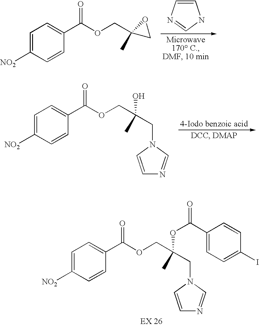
C1=C([NO2])C=CC(C(OCC2(C)CO2)=O)=C1.C1=CN=CN1.C1=CN=CN1CC(COC(C1=CC=C([NO2])C=C1)=O)(O)C.C(C1=CC=C(I)C=C1)(=O)OC(COC(C1=CC=C([NO2])C=C1)=O)(C)CN1C=CN=C1
